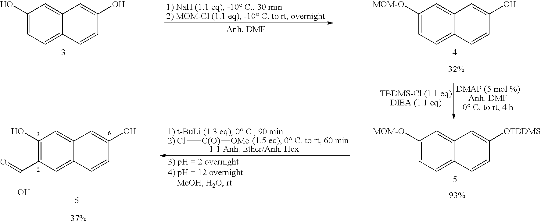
C1([MOM-O])=CC=C2C(=C1)C=C(O)C=C2.C1(O)=CC=C2C(=C1)C=C(O)C=C2.C1([MOM-O])=CC=C2C(=C1)C=C([OTBDMS])C=C2.C1(O)=C(C(O)=O)C=C2C(=C1)C=C(O)C=C2.Cl[C(O)][OMe]
